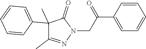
C1=CC(C2(C)C(=O)N(CC(C3=CC=CC=C3)=O)N=C2C)=CC=C1
